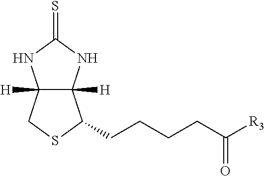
C12([H])C([H])(NC(=S)N1)C(CCCCC([R3])=O)SC2
